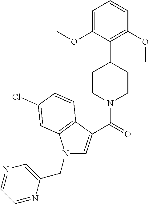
N1(CC2=CN=CC=N2)C=C(C(=O)N2CCC(C3=C(OC)C=CC=C3OC)CC2)C2=C1C=C(Cl)C=C2
